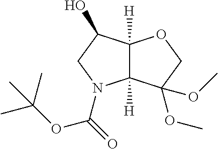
C12([H])C([H])(C(O)CN1C(OC(C)(C)C)=O)OCC2(OC)OC
